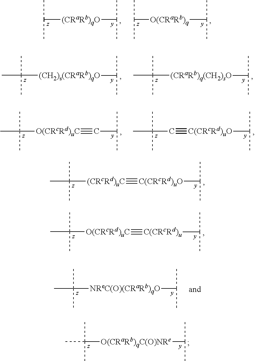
C([(CRcRd)uC]#[C(CRcRd)uO]C(C)C)(C)(C)C.C([O(CRcRd)uC]#[C(CRcRd)u]C(C)C)(C)(C)C.C([O(CRaRb)qC(O)NRe]C(C)C)(C)(C)C.C([(CRaRb)qO]C(C)C)(C)C.C([O(CRaRb)q]C(C)C)(C)C.C([(CH2)s(CRaRb)qO]C(C)C)(C)(C)C.C([(CRaRb)q(CH2)sO]C(C)C)(C)(C)C.C([O(CRcRd)uC]#CC(C)C)(C)(C)C.C(C#[C(CRcRd)uO]C(C)C)(C)(C)C.C([NReC(O)(CRaRb)qO]C(C)C)(C)(C)C
